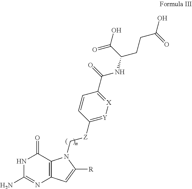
NC1=NC2=C(C(=O)N1)N(C[Z]C1=[Y][X]=C(C(NC(CCC(O)=O)C(O)=O)=O)C=C1)C([R])=C2
